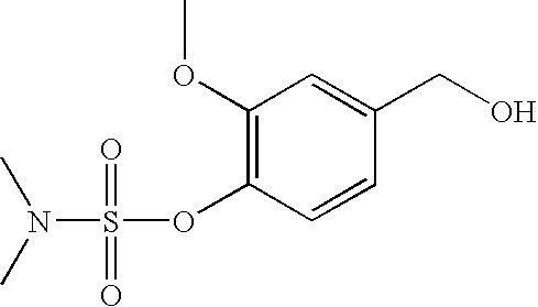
C1=CC(CO)=CC(OC)=C1OS(=O)(=O)N(C)C
